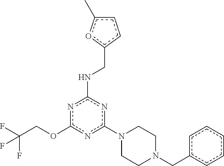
c1(N2CCN(Cc3ccccc3)CC2)nc(NCc2ccc(C)o2)nc(OCC(F)(F)F)n1
